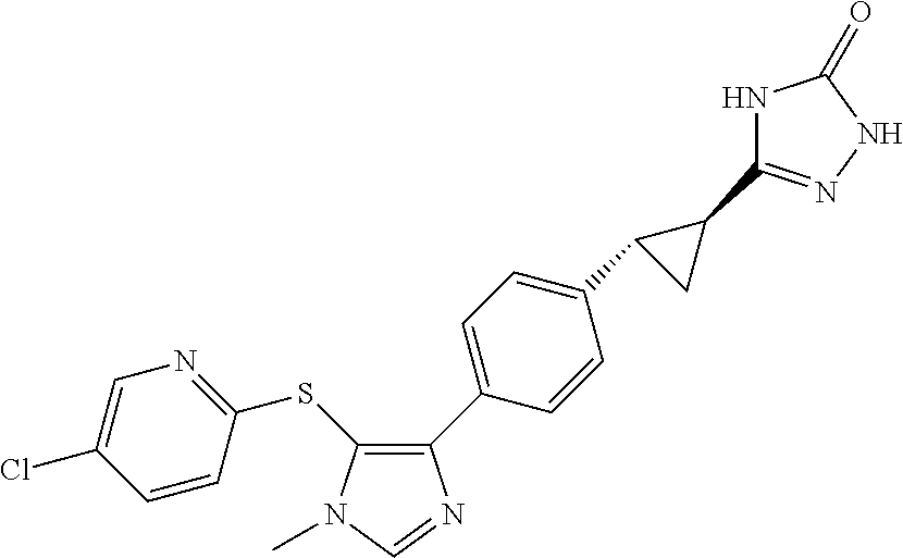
S(C1=C(C2=CC=C(C3CC3C3=NNC(=O)N3)C=C2)N=CN1C)C1=NC=C(Cl)C=C1
